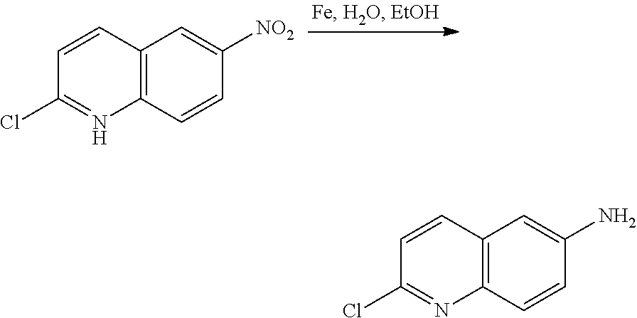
C1=CC2=C(N=C1Cl)C=CC([NO2])=C2.C1=CC2=C(N=C1Cl)C=CC(N)=C2
